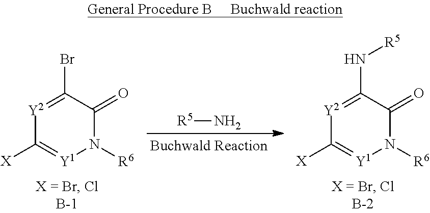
[Y2]1=C(N[R5])C(=O)N([R6])[Y1]=C1[X].[Y2]1=C(Br)C(=O)N([R6])[Y1]=C1[X].[R5]N
